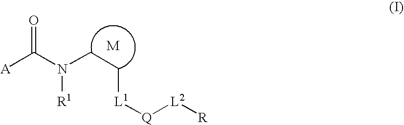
[A]C(N(CC[L1][Q][L2][R])[R1])=O
